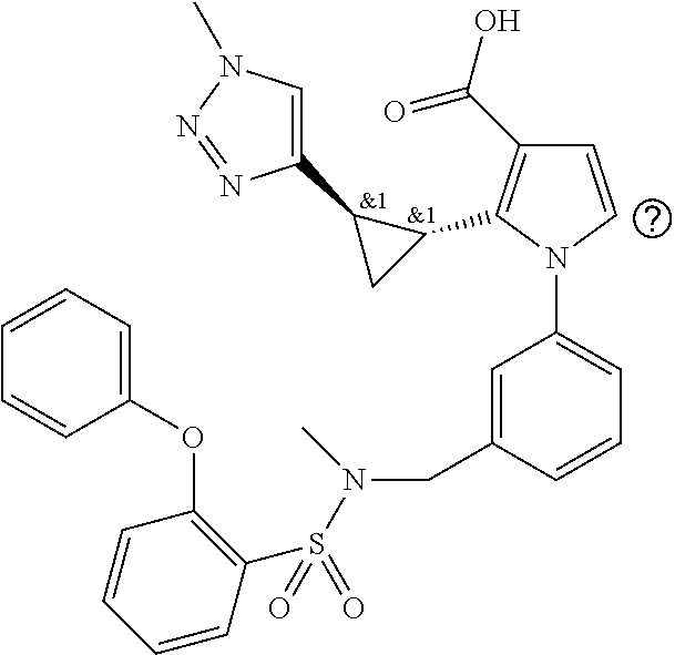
[&1].C1(C(O)=O)=C(C2C(C3=CN(C)N=N3)C2)N(C2=CC=CC(CN(S(C3=C(OC4=CC=CC=C4)C=CC=C3)(=O)=O)C)=C2)C=C1.[&1]
